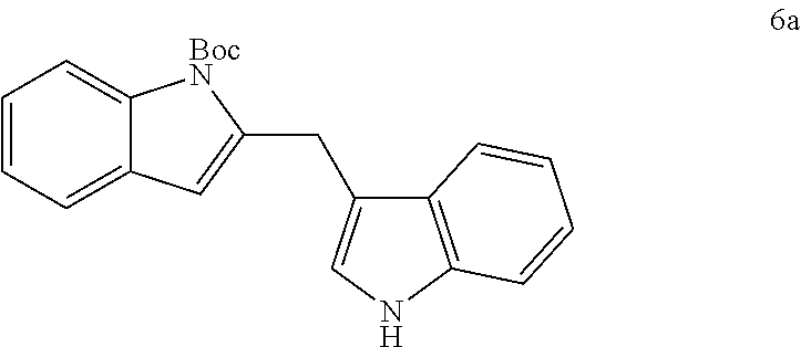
C1=CC=C2C(=C1)[BocN]C(CC1=CNC3=C1C=CC=C3)=C2
